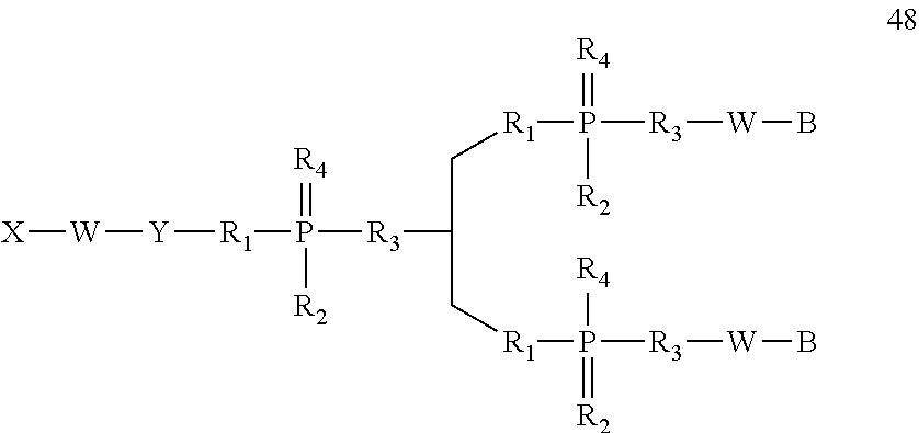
[X][W][Y][R1]P([R3]C(C[R1]P(=[R4])([R3][W]B)[R2])C[R1]P([R4])(=[R2])[R3][W]B)(=[R4])[R2]
